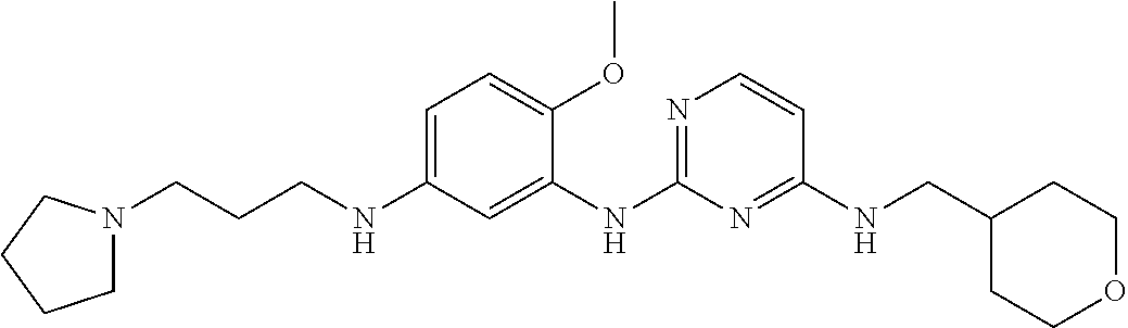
C1N(CCCNC2=CC=C(OC)C(NC3=NC=CC(NCC4CCOCC4)=N3)=C2)CCC1
